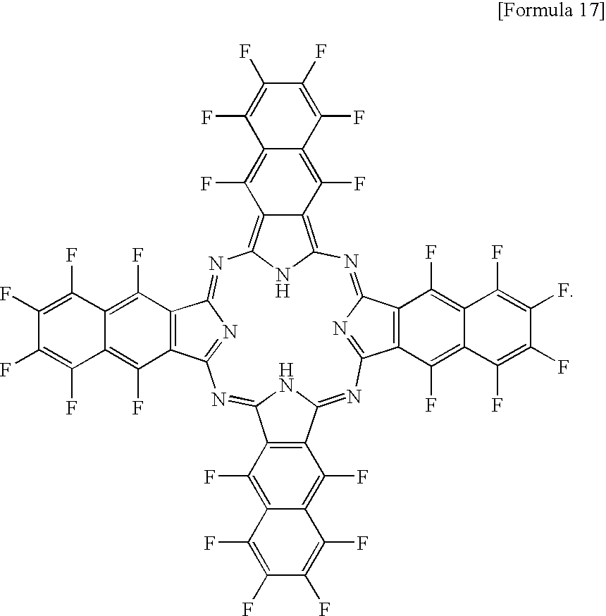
N1=C2N=C(C3=C2C(F)=C2C(=C3F)C(F)=C(F)C(F)=C2F)N=C2NC(=NC3=NC(=NC4=C5C(=C1N4)C(F)=C1C(=C5F)C(F)=C(F)C(F)=C1F)C1=C3C(F)=C3C(=C1F)C(F)=C(F)C(F)=C3F)C1=C2C(F)=C2C(=C1F)C(F)=C(F)C(F)=C2F
